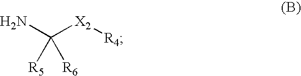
NC([X2][R4])([R5])[R6]
